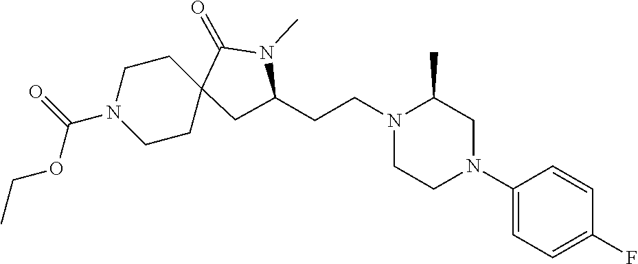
C1(N2CC(C)N(CCC3CC4(CCN(C(=O)OCC)CC4)C(=O)N3C)CC2)=CC=C(F)C=C1
